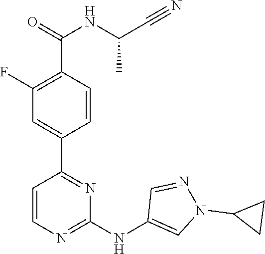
C1(C2=NC(NC3=CN(C4CC4)N=C3)=NC=C2)=CC(F)=C(C(=O)NC(C#N)C)C=C1
